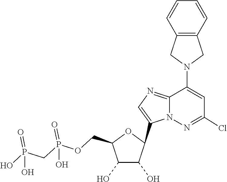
C1(C2C(O)C(O)C(COP(=O)(O)CP(=O)(O)O)O2)=CN=C2C(N3CC4=C(C3)C=CC=C4)=CC(Cl)=NN12
